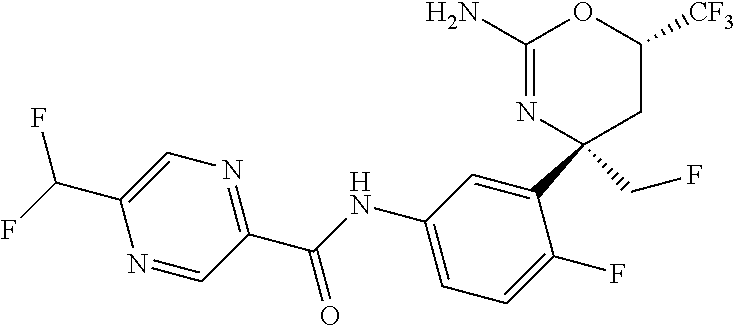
C1(N)=NC(C2=CC(NC(C3=NC=C(C(F)F)N=C3)=O)=CC=C2F)(CF)CC([CF3])O1
